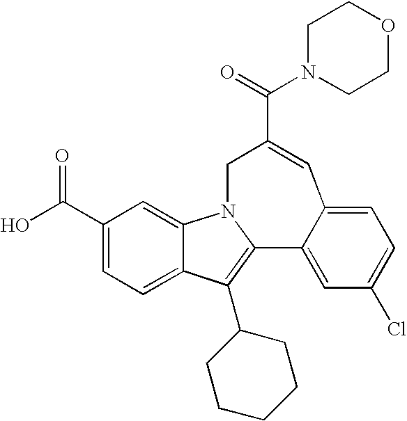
N1(C(=O)C2=CC3=CC=C(Cl)C=C3C3=C(C4CCCCC4)C4=CC=C(C(=O)O)C=C4N3C2)CCOCC1
